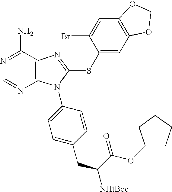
C12=C(C(N)=NC=N1)N=C(SC1=CC3=C(C=C1Br)OCO3)N2C1=CC=C(CC(C(OC2CCCC2)=O)[NHtBoc])C=C1
